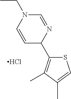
S1C(C2N=CN(CC)C=C2)=C(C)C(C)=C1.Cl
